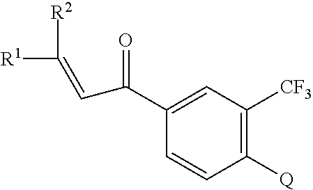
C1([Q])=C([CF3])C=C(C(=O)C=C([R1])[R2])C=C1
